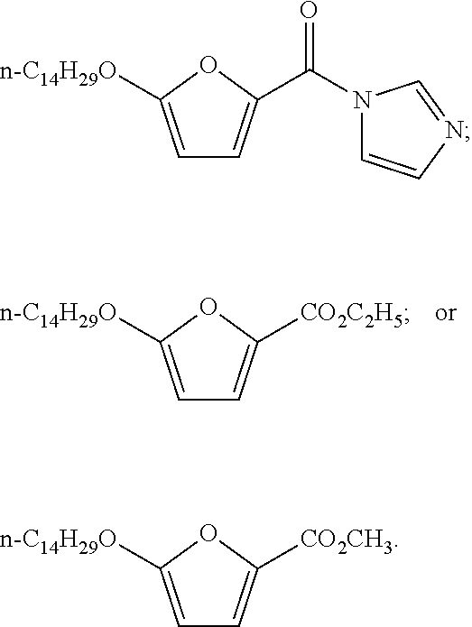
C1=C([n-C14H29O])OC([CO2C2H5])=C1.C1=C([n-C14H29O])OC(C(N2C=CN=C2)=O)=C1.C1=C([n-C14H29O])OC([CO2CH3])=C1
